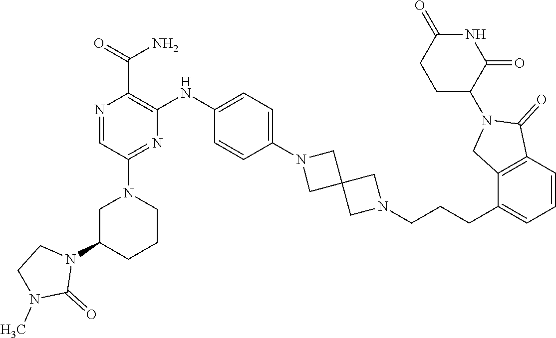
C1C(N2CCN(C)C2=O)CCCN1C1=NC(NC2=CC=C(N3CC4(C3)CN(CCCC3=CC=CC5=C3CN(C3C(=O)NC(=O)CC3)C5=O)C4)C=C2)=C(C(N)=O)N=C1
